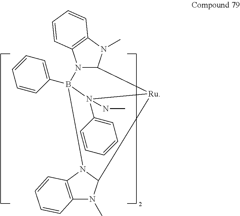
C1(B23N4C(N(C)C5=C4C=CC=C5)[Ru](C4N2C2=C(N4C)C=CC=C2)N3(C2=CC=CC=C2)NC)=CC=CC=C1
